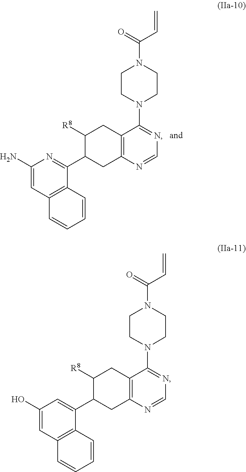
C12=C(N=CN=C1N1CCN(C(=O)C=C)CC1)CC(C1=NC(N)=CC3=C1C=CC=C3)C([R8])C2.C12=C(N=CN=C1N1CCN(C(=O)C=C)CC1)CC(C1=CC(O)=CC3=C1C=CC=C3)C([R8])C2
